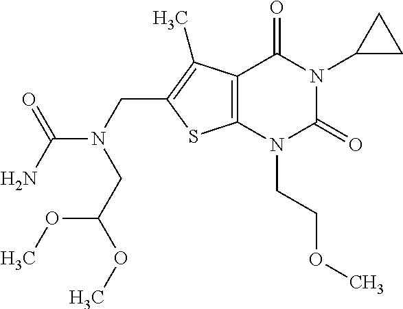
C12=C(N(CCOC)C(=O)N(C3CC3)C1=O)SC(CN(C(N)=O)CC(OC)OC)=C2C
